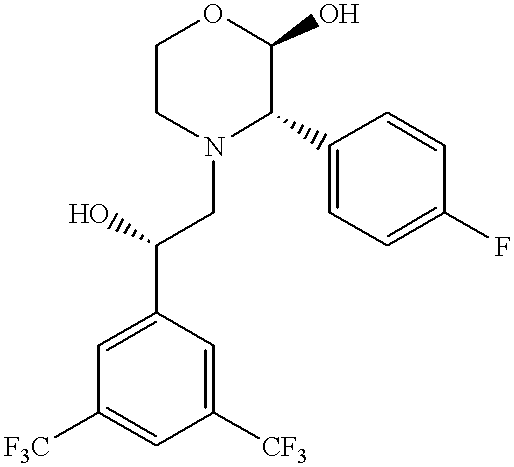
C1([CF3])=CC(C(CN2C(C3=CC=C(F)C=C3)C(O)OCC2)O)=CC([F3C])=C1
